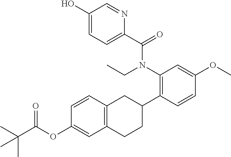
C(N(C1=C(C2CC3=C(CC2)C=C(OC(C(C)(C)C)=O)C=C3)C=CC(OC)=C1)CC)(C1=CC=C(O)C=N1)=O
